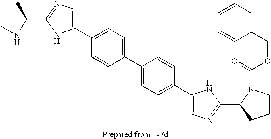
C1(C2=CC=C(C3=CC=C(C4=CN=C(C(C)NC)N4)C=C3)C=C2)=CN=C(C2N(C(=O)OCC3=CC=CC=C3)CCC2)N1
